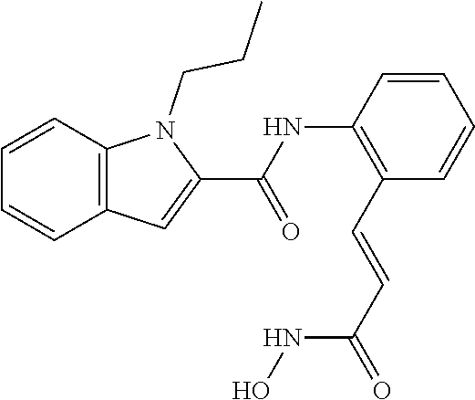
C1=CC=CC(C=CC(=O)NO)=C1NC(C1=CC2=C(N1CCC)C=CC=C2)=O
